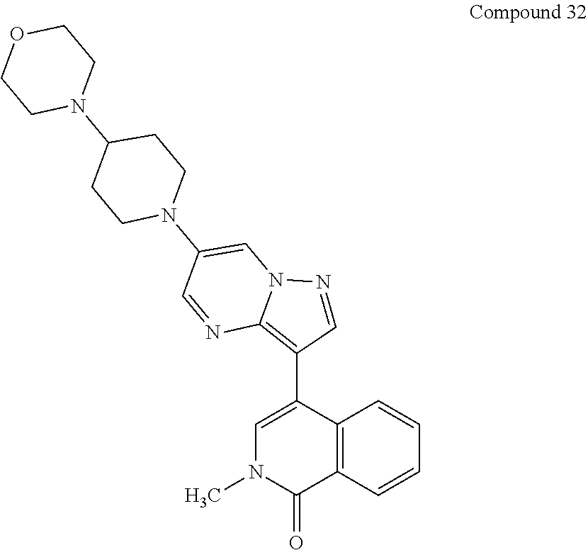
O1CCN(C2CCN(C3=CN4C(=C(C5=CN(C)C(=O)C6=C5C=CC=C6)C=N4)N=C3)CC2)CC1
